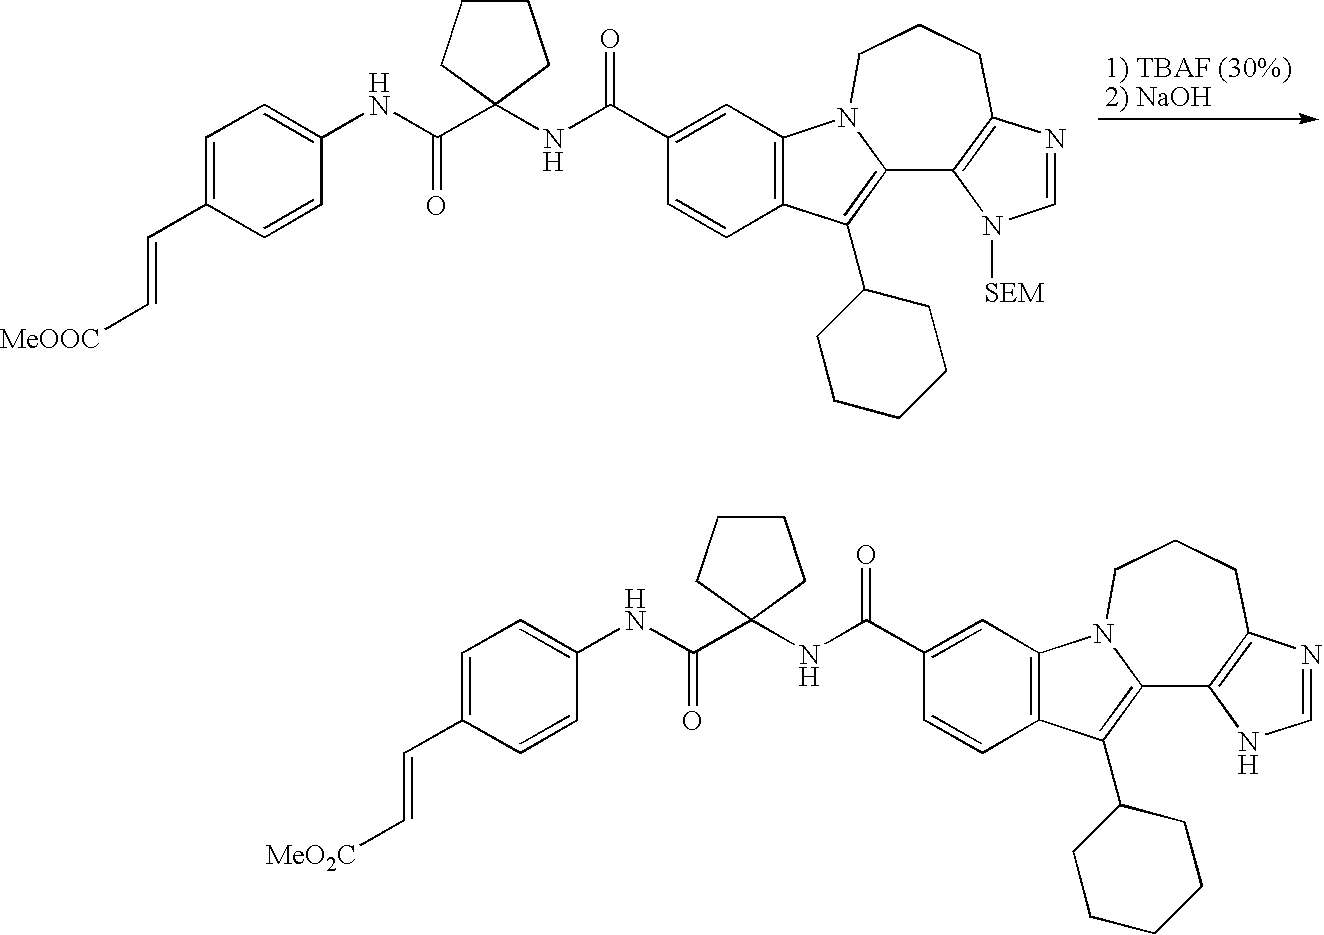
C1=NC2=C(N1[SEM])C1=C(C3CCCCC3)C3=C(N1CCC2)C=C(C(NC1(C(NC2=CC=C(C=C[MeOOC])C=C2)=O)CCCC1)=O)C=C3.C1=NC2=C(N1)C1=C(C3CCCCC3)C3=C(N1CCC2)C=C(C(NC1(C(NC2=CC=C(C=C[MeO2C])C=C2)=O)CCCC1)=O)C=C3
